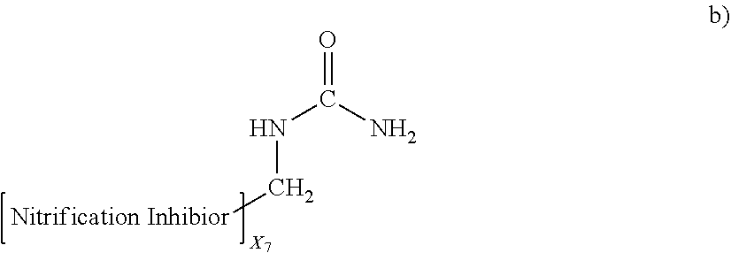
O=C(N)NC[Nitrification Inhibior]
